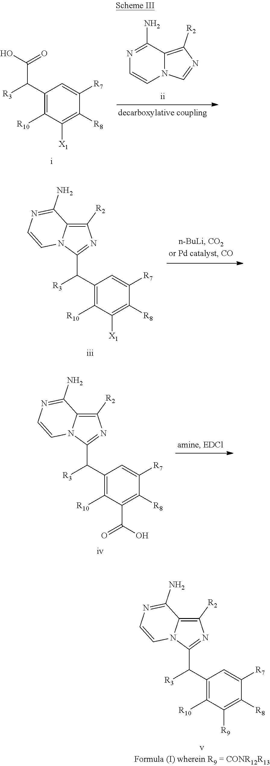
N12C(=C([R2])N=C1)C(N)=NC=C2.C1(C([R3])C(=O)O)=C([R10])C([X1])=C([R8])C([R7])=C1.C1(C([R3])C2=NC([R2])=C3N2C=CN=C3N)=C([R10])C([X1])=C([R8])C([R7])=C1.C1(C([R3])C2=NC([R2])=C3N2C=CN=C3N)=C([R10])C(C(=O)O)=C([R8])C([R7])=C1.C1(C([R3])C2=NC([R2])=C3N2C=CN=C3N)=C([R10])C([R9])=C([R8])C([R7])=C1
